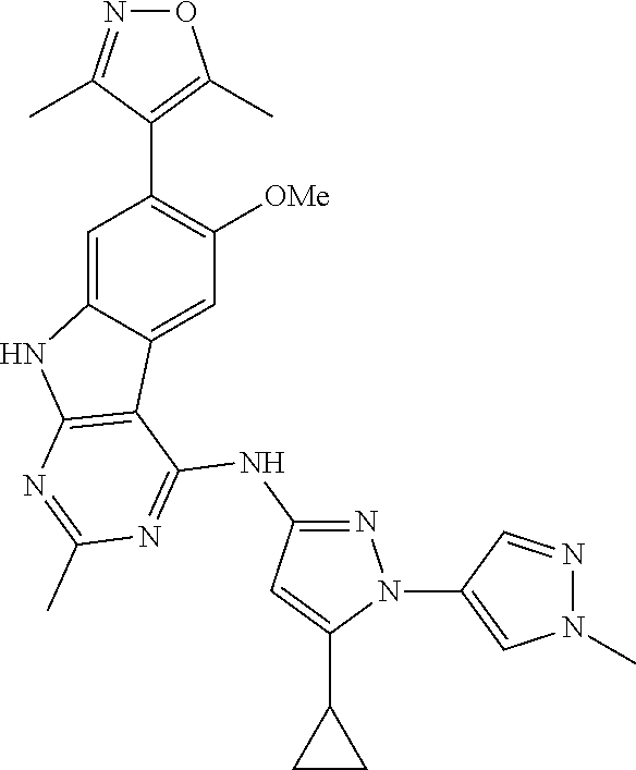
C1=C2C(=CC([OMe])=C1C1=C(C)ON=C1C)C1=C(N2)N=C(C)N=C1NC1=NN(C2=CN(C)N=C2)C(C2CC2)=C1
